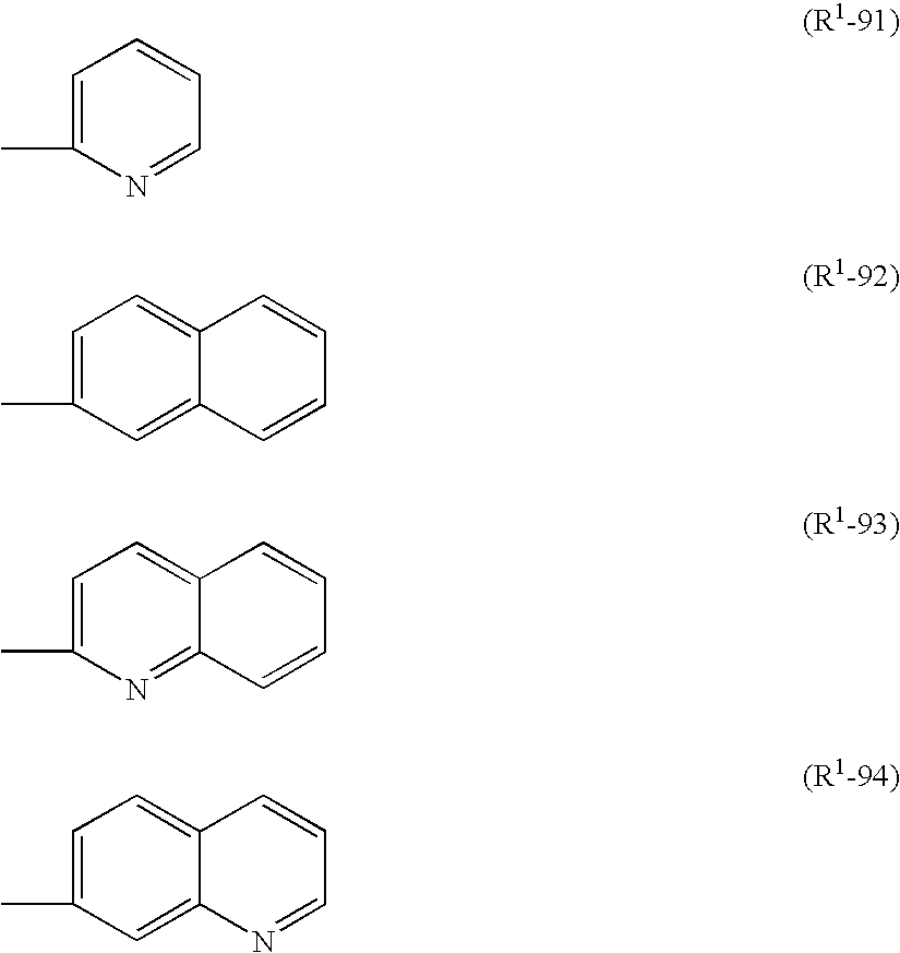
C1=C(C)N=CC=C1.C1=C(C)C=C2C(=C1)C=CC=C2.C1=C(C)N=C2C(=C1)C=CC=C2.C1=C(C)C=C2C(=C1)C=CC=N2
